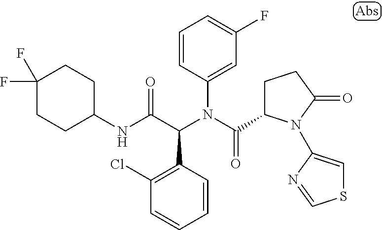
C1=CC(C(C(NC2CCC(F)(F)CC2)=O)N(C(=O)C2CCC(=O)N2C2=CSC=N2)C2=CC(F)=CC=C2)=C(Cl)C=C1
